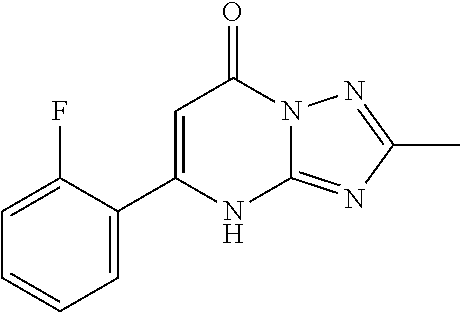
C1(C2=CC=CC=C2F)=CC(=O)N2C(=NC(C)=N2)N1
